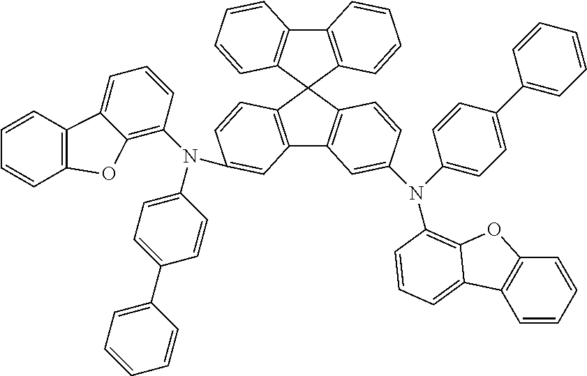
C12=C(C=CC=C1)C1(C3=C2C=CC=C3)C2=C(C3=C1C=CC(N(C1=CC=C(C4=CC=CC=C4)C=C1)C1=C4OC5=C(C=CC=C5)C4=CC=C1)=C3)C=C(N(C1=CC=C(C3=CC=CC=C3)C=C1)C1=C3C(=CC=C1)C1=C(O3)C=CC=C1)C=C2
